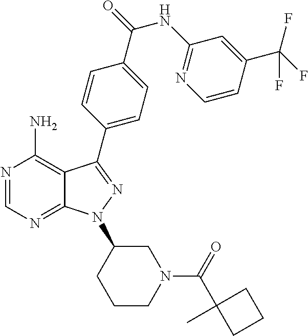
N1=CN=C2C(=C1N)C(C1=CC=C(C(=O)NC3=NC=CC(C(F)(F)F)=C3)C=C1)=NN2C1CCCN(C(=O)C2(C)CCC2)C1
